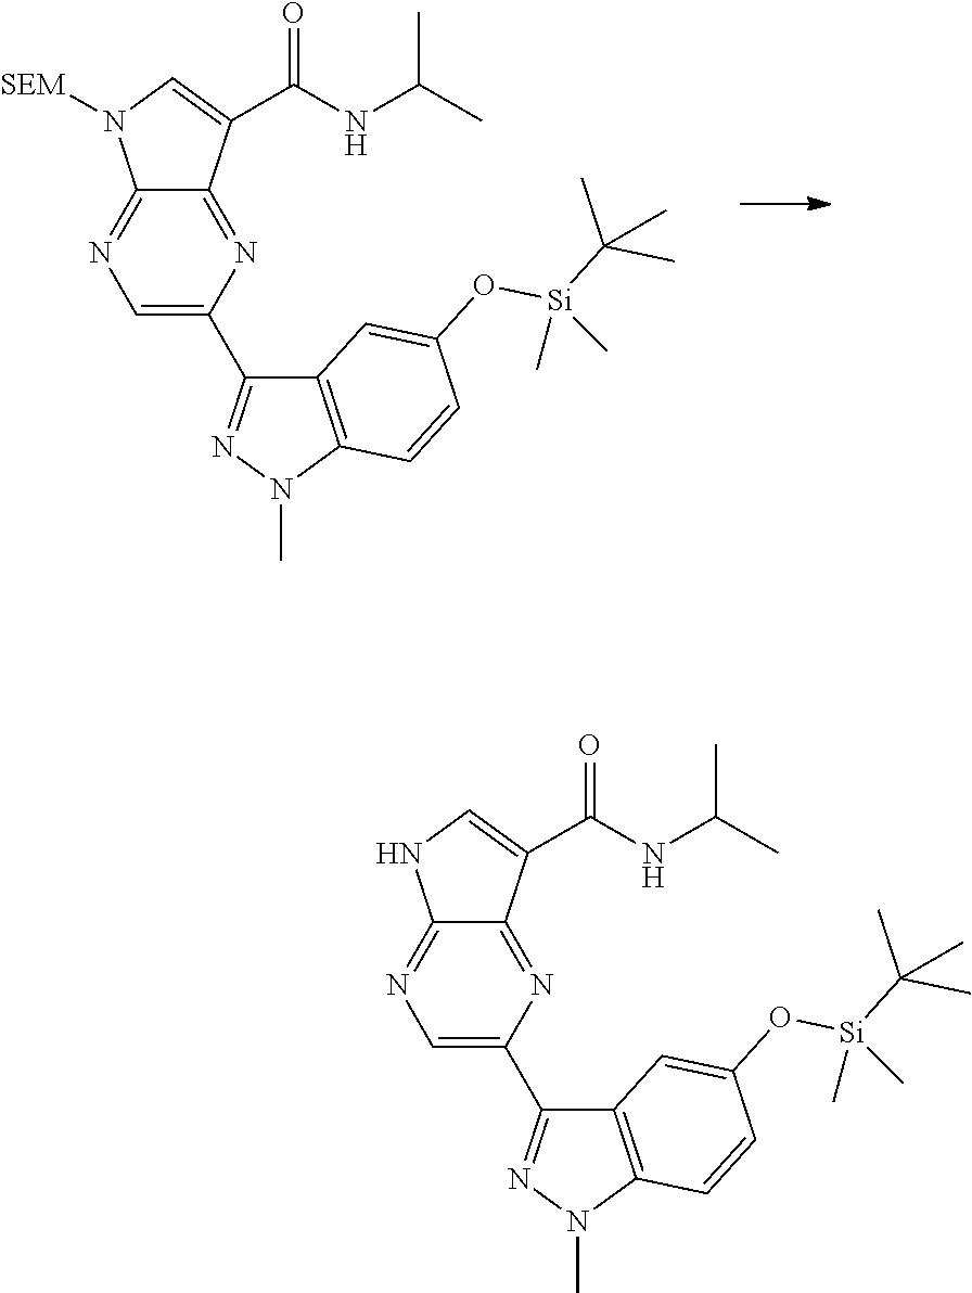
C12=NC(C3=NN(C)C4=C3C=C(O[Si](C(C)(C)C)(C)C)C=C4)=CN=C1N([SEM])C=C2C(NC(C)C)=O.C12=NC(C3=NN(C)C4=C3C=C(O[Si](C(C)(C)C)(C)C)C=C4)=CN=C1NC=C2C(NC(C)C)=O
